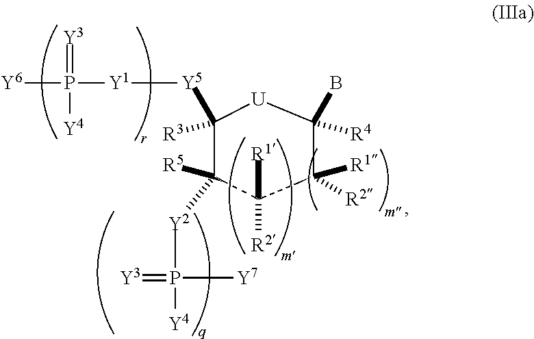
C1([Y5][Y1]P(=[Y3])([Y4])[Y6])([R3])[U]C(B)([R4])C([R1])([R2])C([R1])([R2])C1([R5])[Y2]P(=[Y3])([Y4])[Y7]
